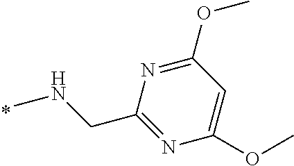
C(NC)C1=NC(OC)=CC(OC)=N1
